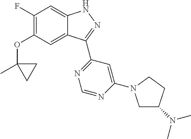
O(C1=C(F)C=C2C(=C1)C(C1=NC=NC(N3CC(N(C)C)CC3)=C1)=NN2)C1(C)CC1
